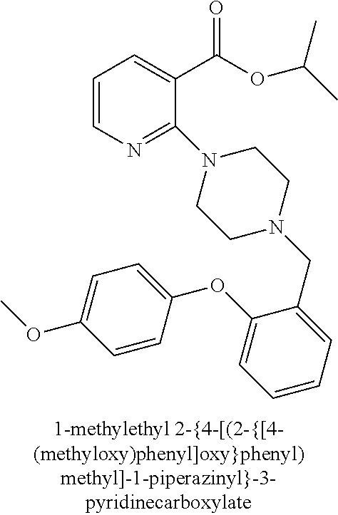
C1=CN=C(N2CCN(CC3=CC=CC=C3OC3=CC=C(OC)C=C3)CC2)C(C(OC(C)C)=O)=C1
